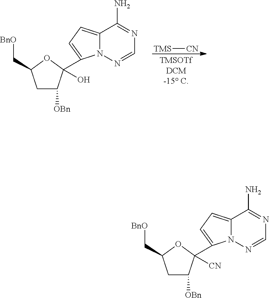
[TMS][CN].C1C([OBn])C(O)(C2=CC=C3N2N=CN=C3N)OC1C[BnO].C1C([OBn])C([CN])(C2=CC=C3N2N=CN=C3N)OC1C[BnO]
